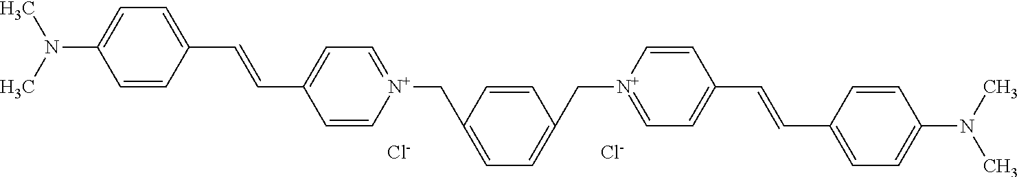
C1=CC(C=CC2=CC=[N+](CC3=CC=C(C[N+]4=CC=C(C=CC5=CC=C(N(C)C)C=C5)C=C4)C=C3)C=C2)=CC=C1N(C)C.[Cl-].[Cl-]
